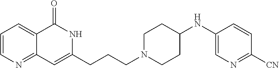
C1=CN=C2C(=C1)C(=O)NC(CCCN1CCC(NC3=CN=C([CN])C=C3)CC1)=C2
